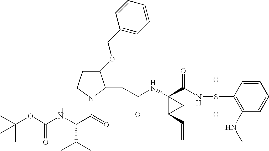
N(C1(C(NS(C2=C(NC)C=CC=C2)(=O)=O)=O)C(C=C)C1)C(CC1C(OCC2=CC=CC=C2)CCN1C(=O)C(NC(OC(C)(C)C)=O)C(C)C)=O
